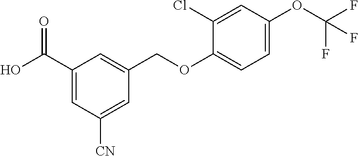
C1(C(O)=O)=CC([CN])=CC(COC2=CC=C(OC(F)(F)F)C=C2Cl)=C1
